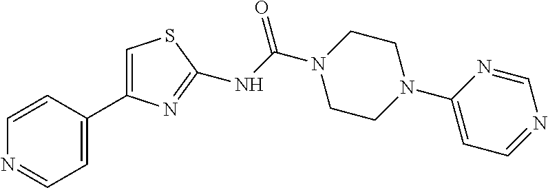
C1=CN=CC=C1C1=CSC(NC(N2CCN(C3=CC=NC=N3)CC2)=O)=N1
